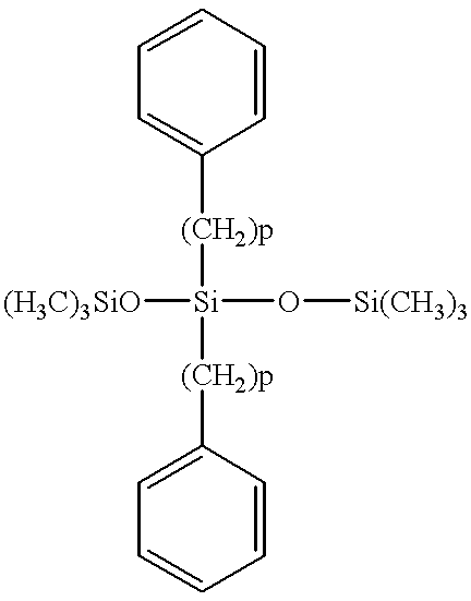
C1=CC=CC([(CH2)p][Si]([(CH2)p]C2=CC=CC=C2)(O[Si(CH3)3])[(H3C)3SiO])=C1
